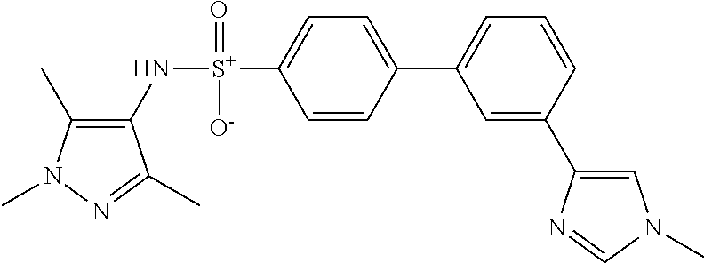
C1(C)=C(N[S+](C2=CC=C(C3=CC=CC(C4=CN(C)C=N4)=C3)C=C2)(=O)[O-])C(C)=NN1C
